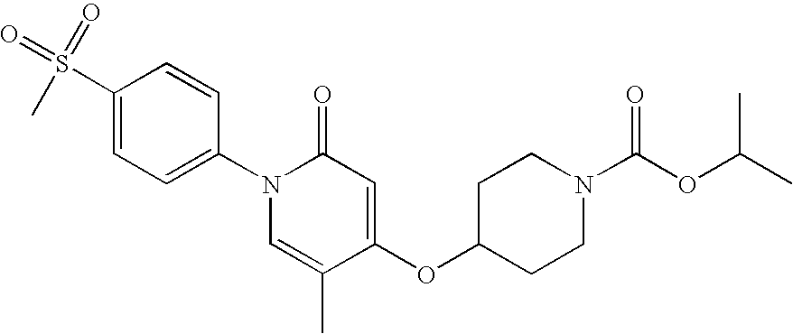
C1=CC(N2C=C(C)C(OC3CCN(C(OC(C)C)=O)CC3)=CC2=O)=CC=C1S(C)(=O)=O
